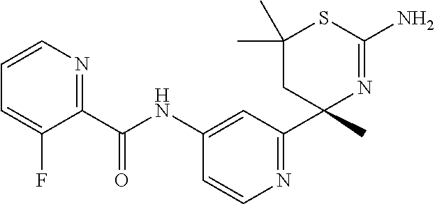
C1(C(NC2=CC(C3(C)N=C(N)SC(C)(C)C3)=NC=C2)=O)=NC=CC=C1F
